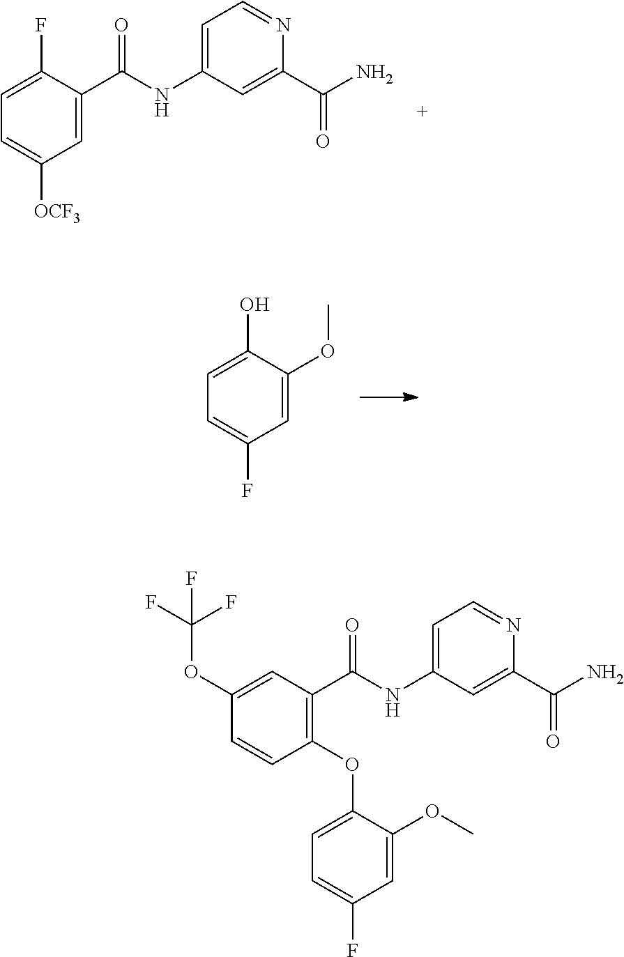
C1=C(C(NC2=CC=NC(C(N)=O)=C2)=O)C(F)=CC=C1[OCF3].C1=C(OC)C(O)=CC=C1F.C1(OC(F)(F)F)=CC(C(NC2=CC=NC(C(N)=O)=C2)=O)=C(OC2=CC=C(F)C=C2OC)C=C1
